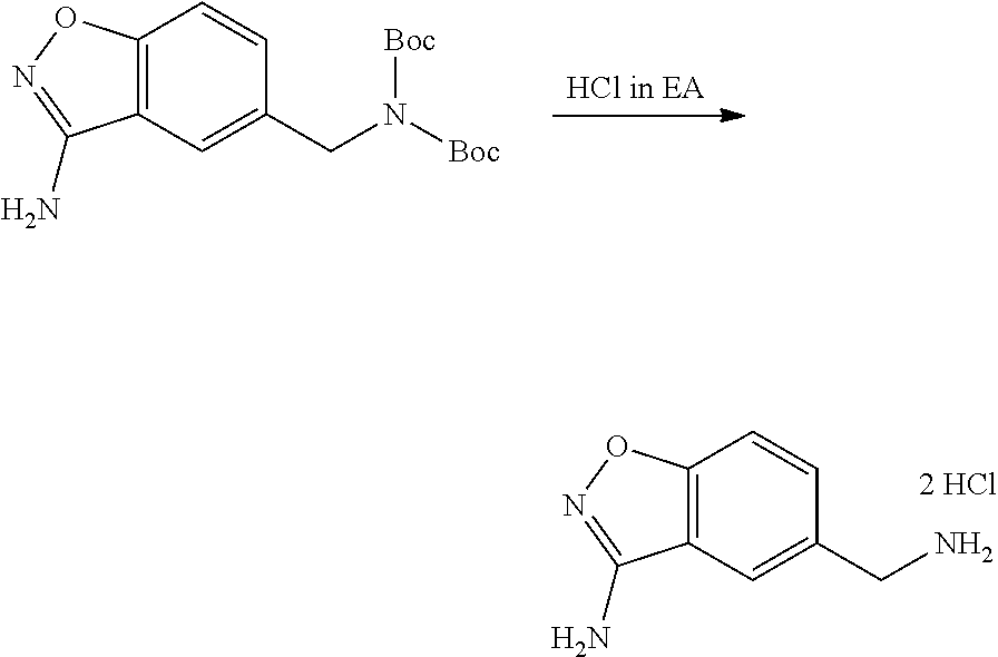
[HCl in EA].C12=C(C=C(CN([Boc])[Boc])C=C1)C(N)=NO2.C12=C(C=C(CN)C=C1)C(N)=NO2
